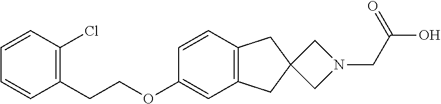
C1(OCCC2=C(Cl)C=CC=C2)=CC2=C(C=C1)CC1(C2)CN(CC(O)=O)C1
